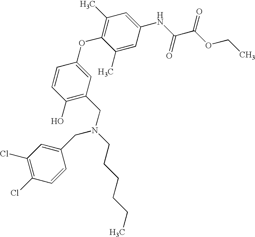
C1=CC(O)=C(CN(CCCCCC)CC2=CC(Cl)=C(Cl)C=C2)C=C1OC1=C(C)C=C(NC(C(OCC)=O)=O)C=C1C
